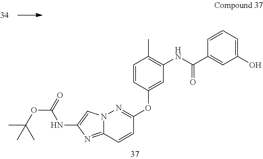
N12C(=NC(NC(OC(C)(C)C)=O)=C1)C=CC(OC1=CC(NC(C3=CC(O)=CC=C3)=O)=C(C)C=C1)=N2
